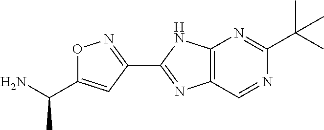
O1N=C(C2=NC3=C(N2)N=C(C(C)(C)C)N=C3)C=C1C(N)C
